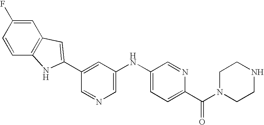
C1=C(F)C=CC2=C1C=C(C1=CC(NC3=CC=C(C(N4CCNCC4)=O)N=C3)=CN=C1)N2
